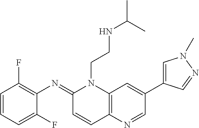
C1=CC=C(F)C(N=C2C=CC3=C(N2CCNC(C)C)C=C(C2=CN(C)N=C2)C=N3)=C1F
